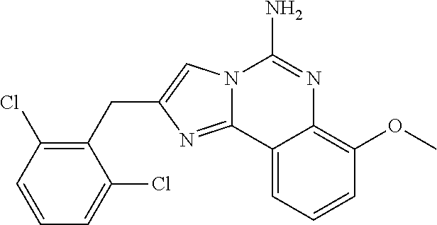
N12C(=NC(CC3=C(Cl)C=CC=C3Cl)=C1)C1=CC=CC(OC)=C1N=C2N
